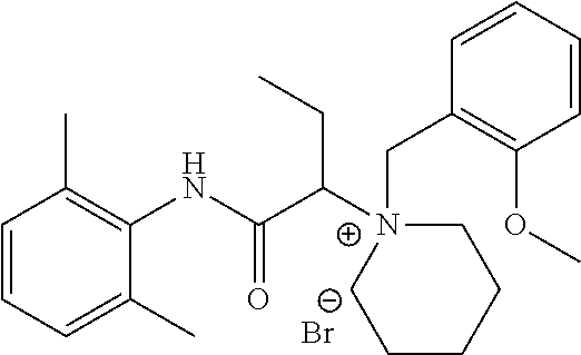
C1=CC=C(C)C(NC(C([N+]2(CC3=C(OC)C=CC=C3)CCCCC2)CC)=O)=C1C.[Br-]
